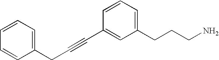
C1(CCCN)=CC=CC(C#CCC2=CC=CC=C2)=C1
